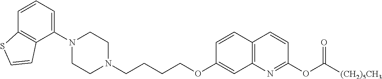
C1N(C2=CC=CC3=C2C=CS3)CCN(CCCCOC2=CC3=C(C=C2)C=CC(OC([(CH2)5CH3])=O)=N3)C1
